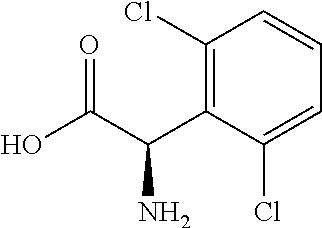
C1(C(C(O)=O)N)=C(Cl)C=CC=C1Cl
